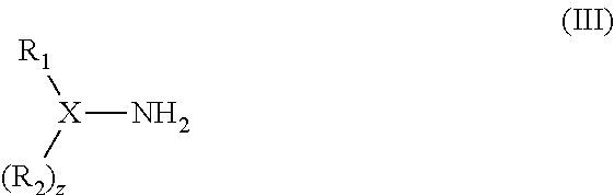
[X](N)([R1])[(R2)z]
